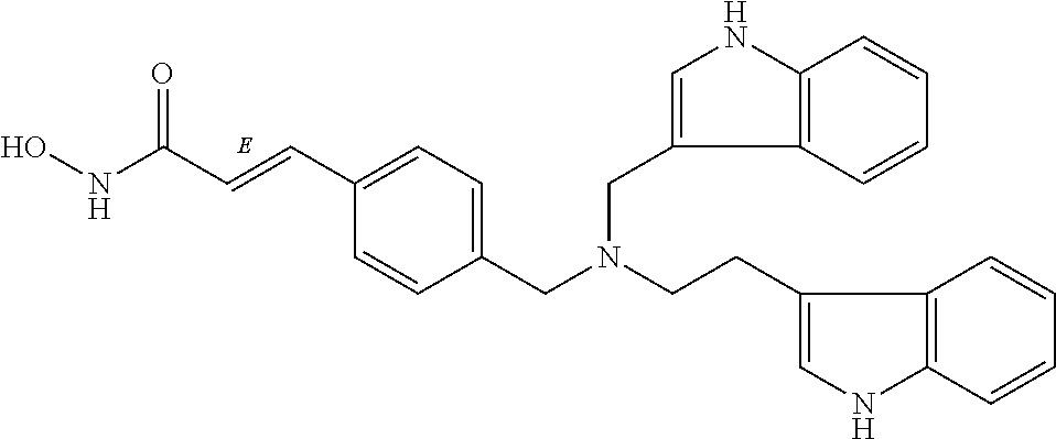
ONC(C=CC1=CC=C(CN(CCC2=CNC3=C2C=CC=C3)CC2=CNC3=C2C=CC=C3)C=C1)=O
